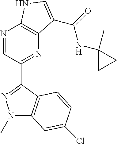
N1=CC(C2=NN(C)C3=C2C=CC(Cl)=C3)=NC2=C1NC=C2C(=O)NC1(C)CC1
